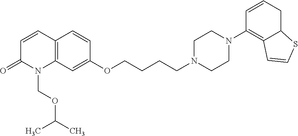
C12=C(C=C(OCCCCN3CCN(C4=C5C(CC=C4)SC=C5)CC3)C=C1)N(COC(C)C)C(=O)C=C2
